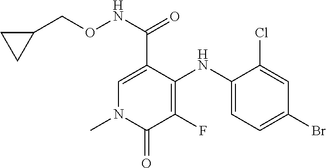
N(C(=O)C1=CN(C)C(=O)C(F)=C1NC1=CC=C(Br)C=C1Cl)OCC1CC1
